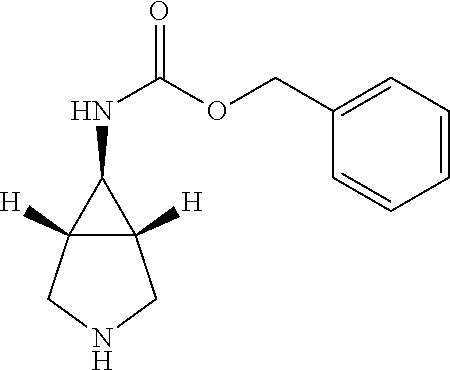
N1CC2([H])C([H])(C1)C2NC(OCC1=CC=CC=C1)=O
